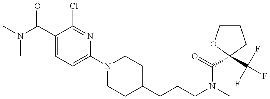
CN(C(C1=CC=C(N2CCC(CCCN(C)C(=O)C3(C(F)(F)F)OCCC3)CC2)N=C1Cl)=O)C
